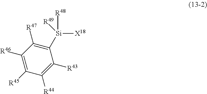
C1([R47])=C([Si]([X18])([R48])[R49])C([R43])=C([R44])C([R45])=C1[R46]
